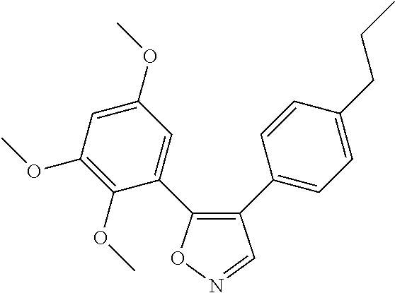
C1(C2=CC=C(CCC)C=C2)=C(C2=CC(OC)=CC(OC)=C2OC)ON=C1
